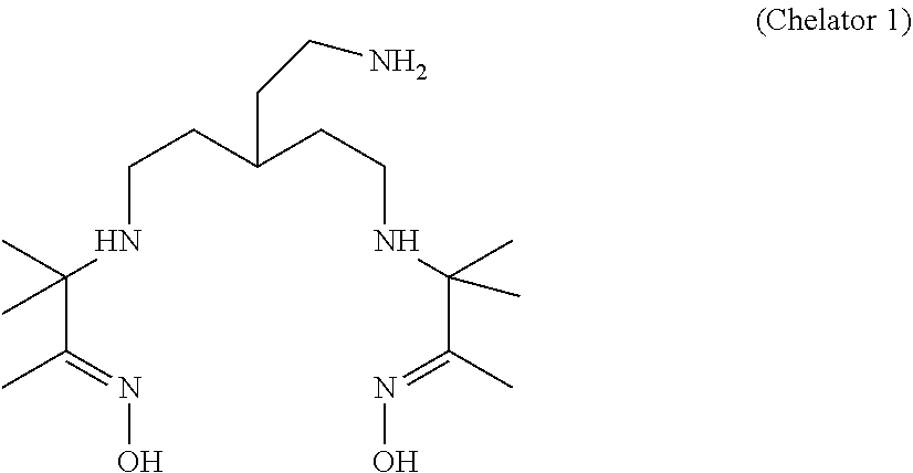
C(C(C)(NCCC(CCNC(C(=NO)C)(C)C)CCN)C)(=NO)C
